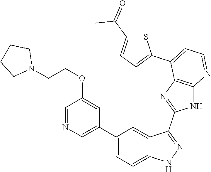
C1(C2=CC=C3C(=C2)C(C2=NC4=C(N2)N=CC=C4C2=CC=C(C(=O)C)S2)=NN3)=CN=CC(OCCN2CCCC2)=C1
